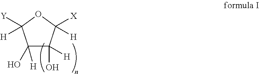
C1(O)([H])C(O)([H])C([H])([X])OC1([H])[Y]
